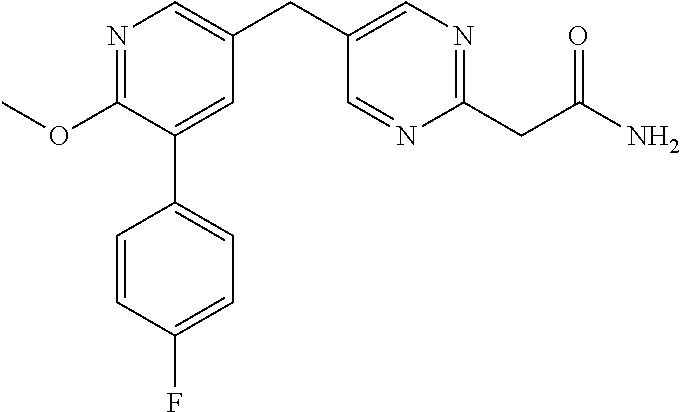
C1(OC)=NC=C(CC2=CN=C(CC(N)=O)N=C2)C=C1C1=CC=C(F)C=C1
